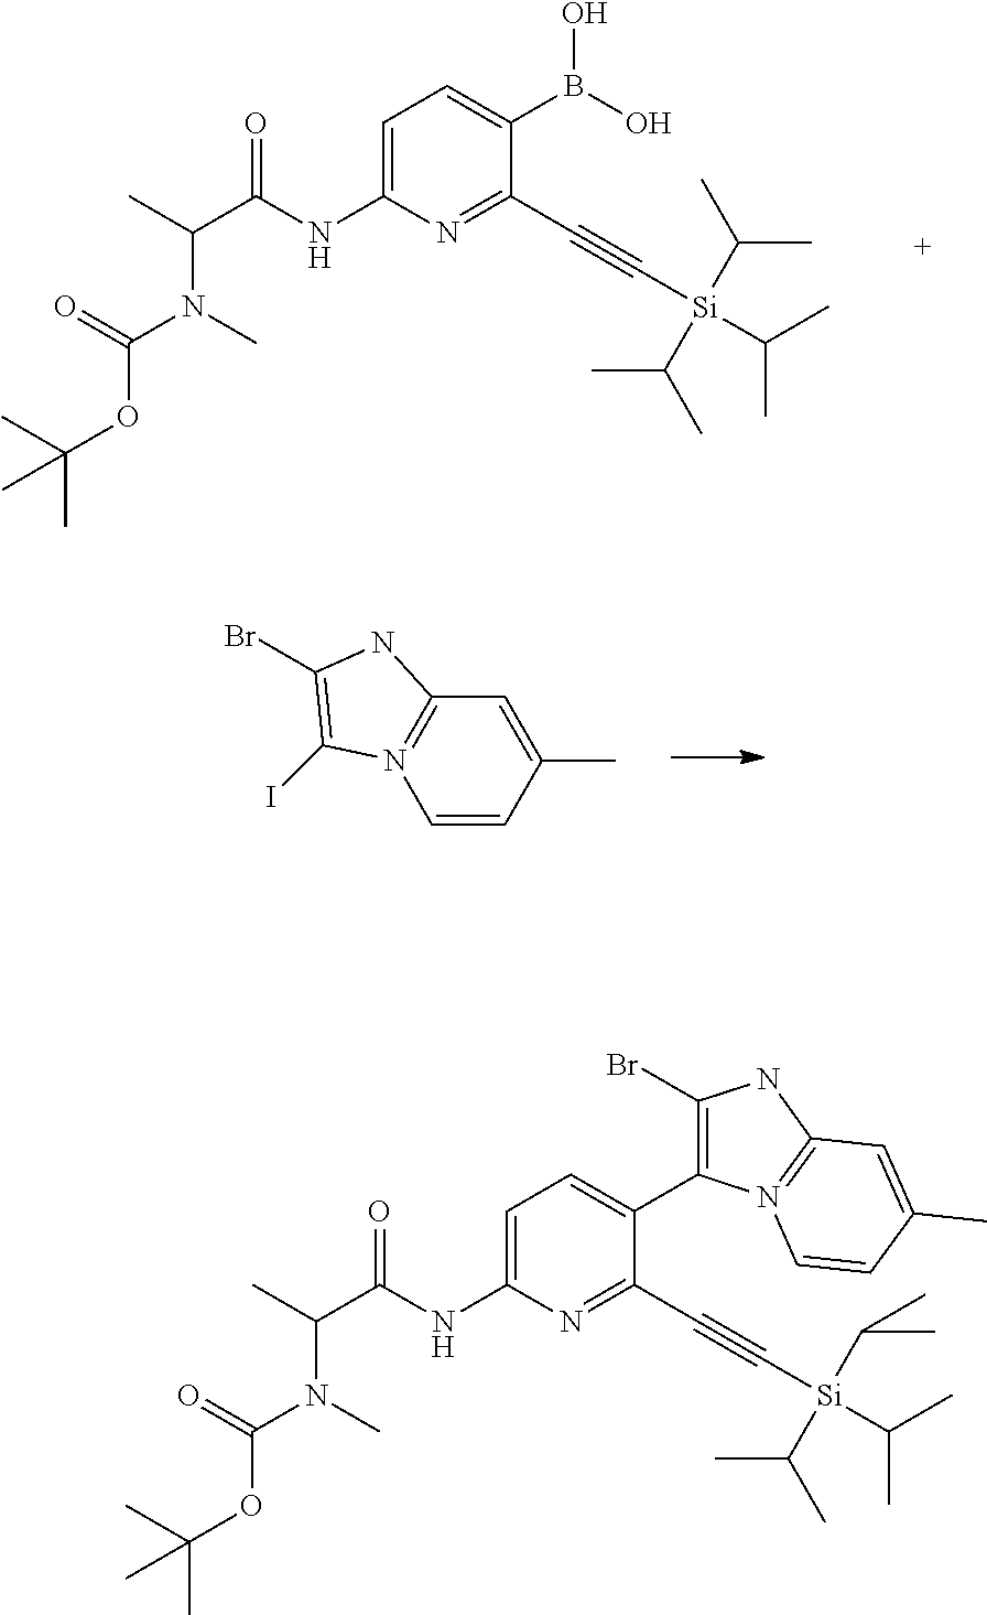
C1=C(NC(C(C)N(C(OC(C)(C)C)=O)C)=O)N=C(C#C[Si](C(C)C)(C(C)C)C(C)C)C(B(O)O)=C1.C1=CC(C)=CC2=N1C(I)=C(Br)N2.C1=C(NC(C(C)N(C(OC(C)(C)C)=O)C)=O)N=C(C#C[Si](C(C)C)(C(C)C)C(C)C)C(C2=C(Br)NC3=N2C=CC(C)=C3)=C1
